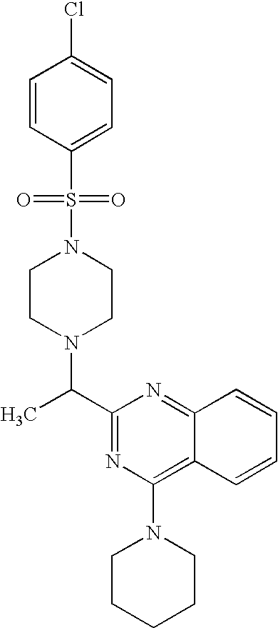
C(C1=NC(N2CCCCC2)=C2C(=N1)C=CC=C2)(C)N1CCN(S(C2=CC=C(Cl)C=C2)(=O)=O)CC1
